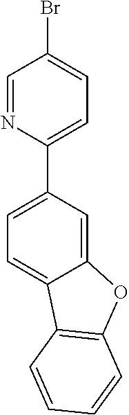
C1=C(C2=CC=C(Br)C=N2)C=C2C(=C1)C1=C(O2)C=CC=C1
